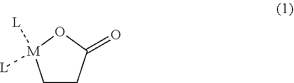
C1CC(=O)O[M]1([L])[L]
